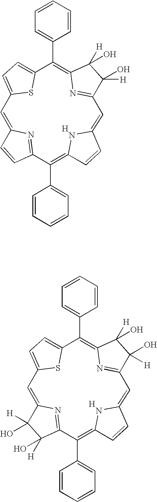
C1=C2N=C(C=C2)C(C2=CC=CC=C2)=C2[H   N]C(=CC3=NC(=C(C4=CC=CC=C4)C4=CC=C1S4)C(O)([H])C3([H])O)C=C2.C1=C2N=C(C([H])(O)C2(O)[H])C(C2=CC=CC=C2)=C2[H   N]C(=CC3=NC(=C(C4=CC=CC=C4)C4=CC=C1S4)C(O)([H])C3([H])O)C=C2
